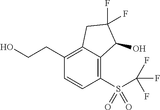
C(C1=C2C(=C(S(C(F)(F)F)(=O)=O)C=C1)C(O)C(F)(F)C2)CO
